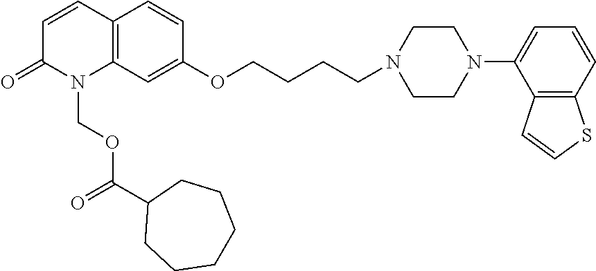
C12=C(C=C(OCCCCN3CCN(C4=CC=CC5=C4C=CS5)CC3)C=C1)N(COC(C1CCCCCC1)=O)C(=O)C=C2
